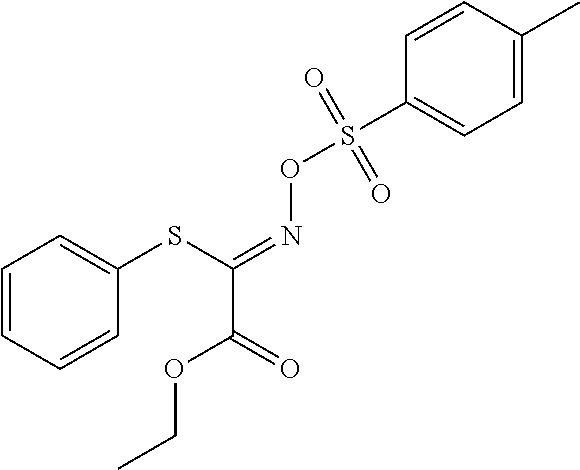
C1=CC=CC(SC(=NOS(C2=CC=C(C)C=C2)(=O)=O)C(OCC)=O)=C1
